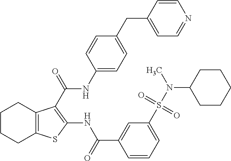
C1CCC2=C(C1)C(C(NC1=CC=C(CC3=CC=NC=C3)C=C1)=O)=C(NC(C1=CC(S(N(C3CCCCC3)C)(=O)=O)=CC=C1)=O)S2
